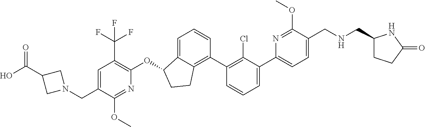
O(C1C2=CC=CC(C3=C(Cl)C(C4=CC=C(CNCC5CCC(=O)N5)C(OC)=N4)=CC=C3)=C2CC1)C1=C(C(F)(F)F)C=C(CN2CC(C(O)=O)C2)C(OC)=N1
